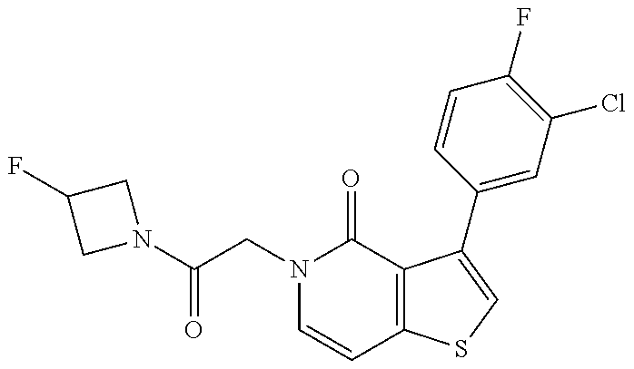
N1(C(CN2C=CC3=C(C2=O)C(C2=CC(Cl)=C(F)C=C2)=CS3)=O)CC(F)C1
